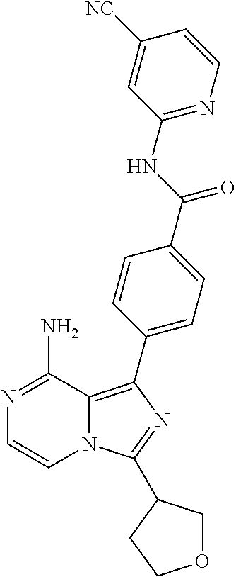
N1=C(N)C2=C(C3=CC=C(C(NC4=NC=CC([NC])=C4)=O)C=C3)N=C(C3COCC3)N2C=C1
